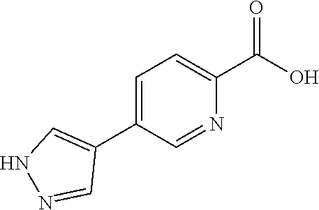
OC(=O)C1=CC=C(C2=CNN=C2)C=N1
